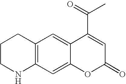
C12=C(C=C3C(=C1)C(C(=O)C)=CC(=O)O3)NCCC2
